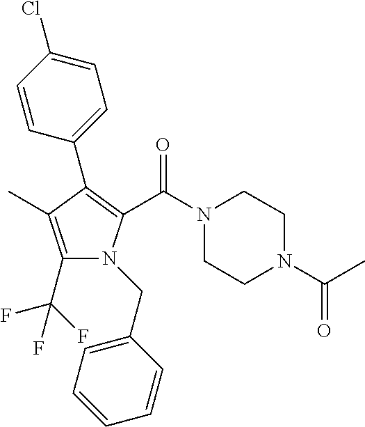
C1(C2=C(C(=O)N3CCN(C(C)=O)CC3)N(CC3=CC=CC=C3)C(C(F)(F)F)=C2C)=CC=C(Cl)C=C1
